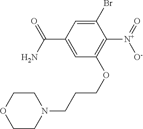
NC(C1=CC(OCCCN2CCOCC2)=C([N+](=O)[O-])C(Br)=C1)=O
